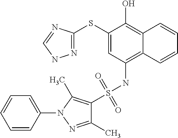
N1=C(SC2=CC(NS(C3=C(C)N(C4=CC=CC=C4)N=C3C)(=O)=O)=C3C(=C2O)C=CC=C3)N=CN1
